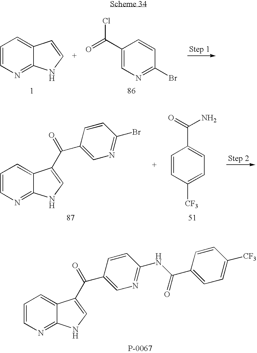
C1=CN=C2C(=C1)C=CN2.C1(C(=O)Cl)=CN=C(Br)C=C1.C1=CN=C2C(=C1)C(C(=O)C1=CN=C(NC(=O)C3=CC=C([CF3])C=C3)C=C1)=CN2.C1=CN=C2C(=C1)C(C(C1=CN=C(Br)C=C1)=O)=CN2.C1=CC([CF3])=CC=C1C(=O)N
